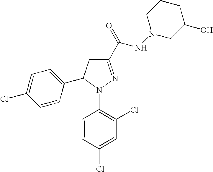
C1=C(Cl)C=CC(C2CC(C(=O)NN3CCCC(O)C3)=NN2C2=C(Cl)C=C(Cl)C=C2)=C1
